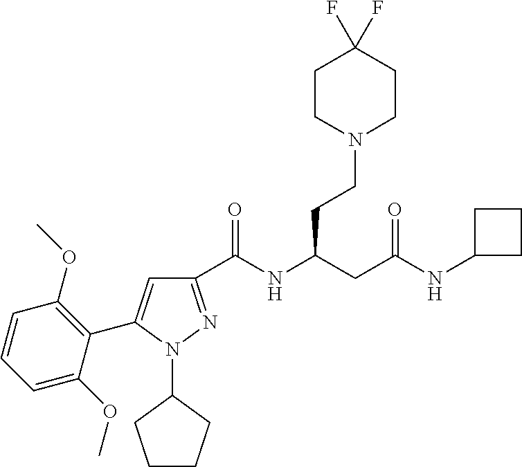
C1(C(NC(CC(NC2CCC2)=O)CCN2CCC(F)(F)CC2)=O)=NN(C2CCCC2)C(C2=C(OC)C=CC=C2OC)=C1
